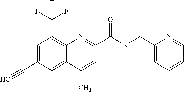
C1(C)=CC(C(=O)NCC2=CC=CC=N2)=NC2=C(C(F)(F)F)C=C(C#C)C=C12
